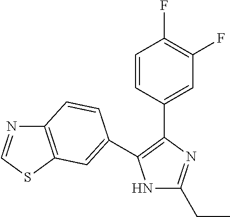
N1C(CC)=NC(C2=CC(F)=C(F)C=C2)=C1C1=CC2=C(N=CS2)C=C1
